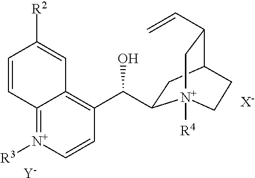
[Y].C12=[N+]([R3])C=CC(C(O)C3CC4C(C=C)C[N+]3([R4])CC4)=C1C=C([R2])C=C2.[X-]
